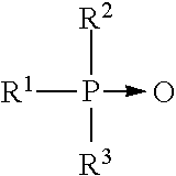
P([R2])([R3])([R1])->O
